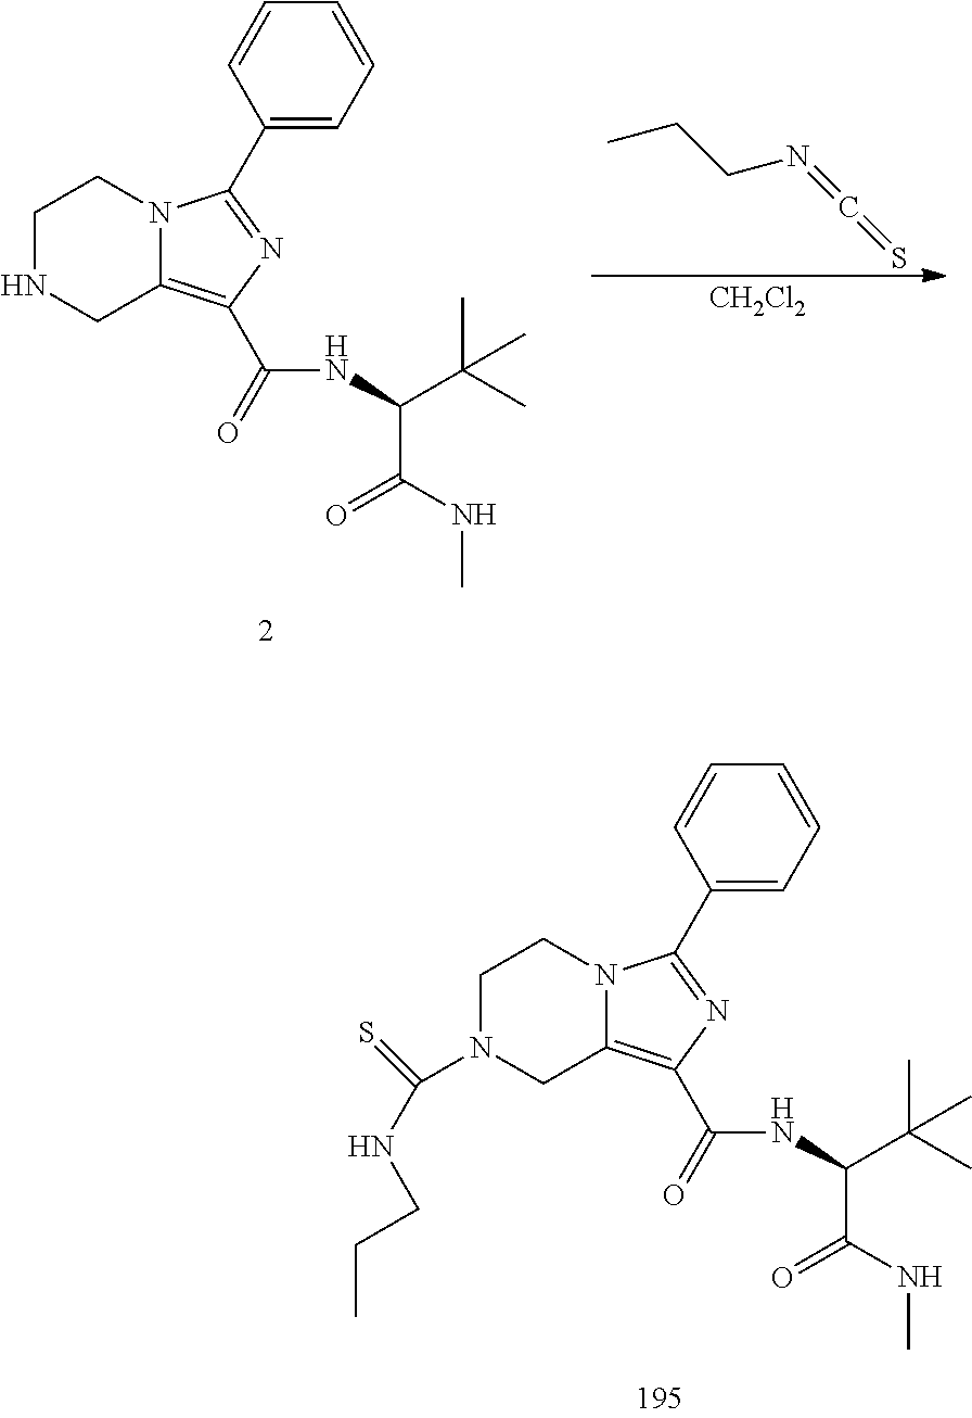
CCCN=C=S.[CH2Cl2].C1NCC2=C(C(NC(C(C)(C)C)C(NC)=O)=O)N=C(C3=CC=CC=C3)N2C1.C1N(C(NCCC)=S)CC2=C(C(NC(C(C)(C)C)C(NC)=O)=O)N=C(C3=CC=CC=C3)N2C1
